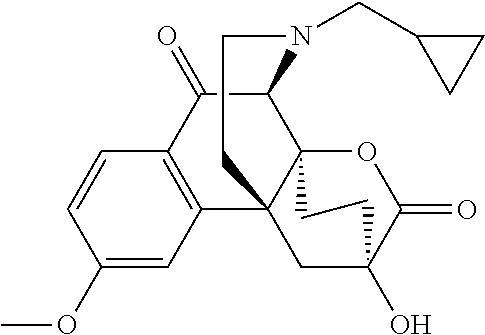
C1(OC)=CC2=C(C=C1)C(=O)C1C34OC(=O)C(O)(CC23CCN1CC1CC1)CC4
